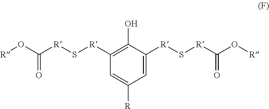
C1([R]S[R]C(O[R])=O)=C(O)C([R]S[R]C(O[R])=O)=CC([R])=C1
